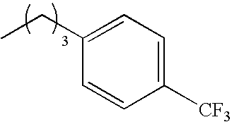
CCC1=CC=C([CF3])C=C1
